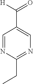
C1=NC(CC)=NC=C1C([H])=O
